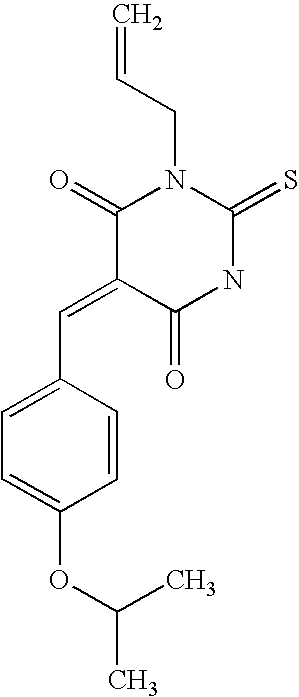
O=C1C(=CC2=CC=C(OC(C)C)C=C2)C(=O)N(CC=C)C(=S)N1
